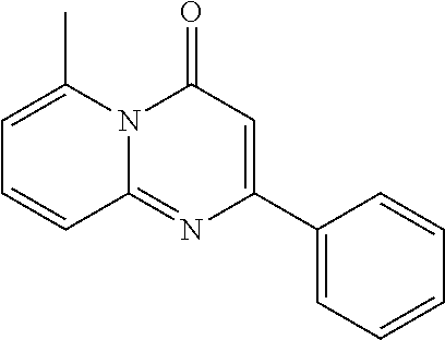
C1=C(C)N2C(=NC(C3=CC=CC=C3)=CC2=O)C=C1
